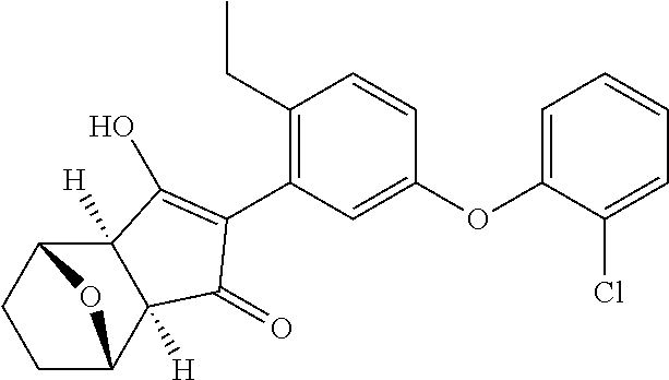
C1C2C3([H])C([H])(C(C1)O2)C(O)=C(C1=C(CC)C=CC(OC2=CC=CC=C2Cl)=C1)C3=O
